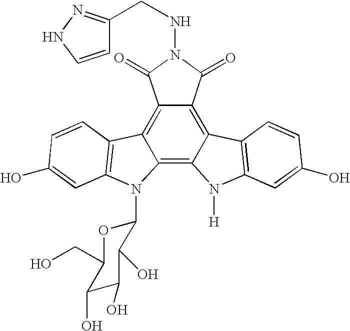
C12=C3C(=C4C(=C1C(=O)N(NCC1=NNC=C1)C2=O)C1=C(N4[H])C=C(O)C=C1)N(C1OC(CO)C(O)C(O)C1O)C1=C3C=CC(O)=C1
